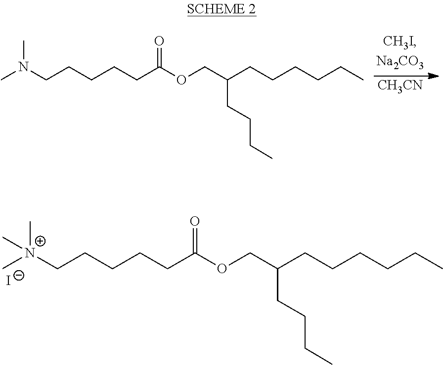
C[N+](CCCCCC(OCC(CCCC)CCCCCC)=O)(C)C.[I-].[CH3CN].CN(CCCCCC(OCC(CCCC)CCCCCC)=O)C
